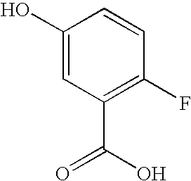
C1(O)=CC(C(O)=O)=C(F)C=C1
